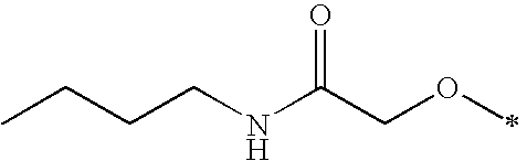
C(CNC(COC)=O)CC
